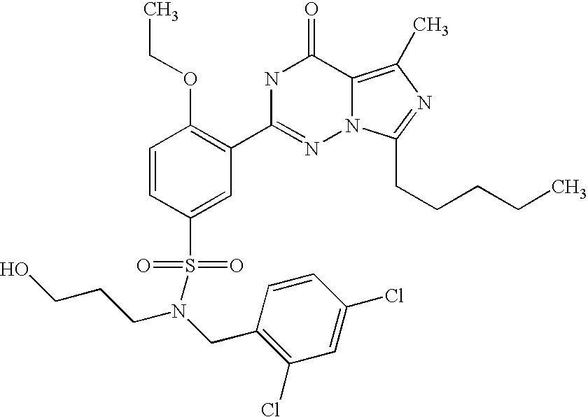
C1=CC(S(N(CC2=C(Cl)C=C(Cl)C=C2)CCCO)(=O)=O)=CC(C2=NN3C(=C(C)N=C3CCCCC)C(=O)N2)=C1OCC
